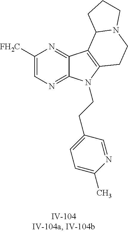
C1([FH2C])=CN=C2C(=N1)C1=C(N2CCC2=CC=C(C)N=C2)CCN2C1CCC2
